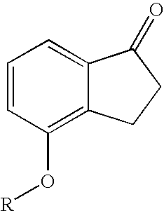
C1=CC(O[R])=C2C(=C1)C(=O)CC2
